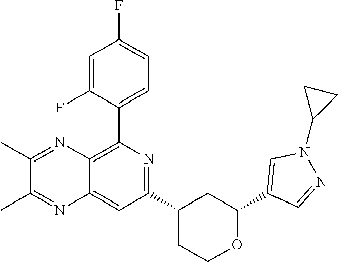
C1(C2=C3C(=CC(C4CCOC(C5=CN(C6CC6)N=C5)C4)=N2)N=C(C)C(C)=N3)=CC=C(F)C=C1F
